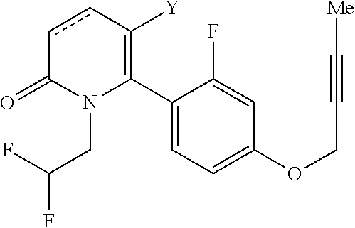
C1(C2=C([Y])ccC(=O)N2CC(F)F)=CC=C(OCC#C[Me])C=C1F
